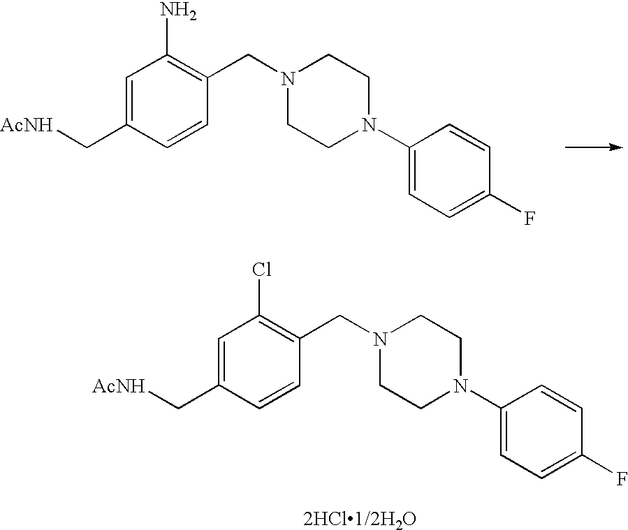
C1=C(C[AcNH])C=CC(CN2CCN(C3=CC=C(F)C=C3)CC2)=C1N.C1=C(C[AcNH])C=CC(CN2CCN(C3=CC=C(F)C=C3)CC2)=C1Cl
